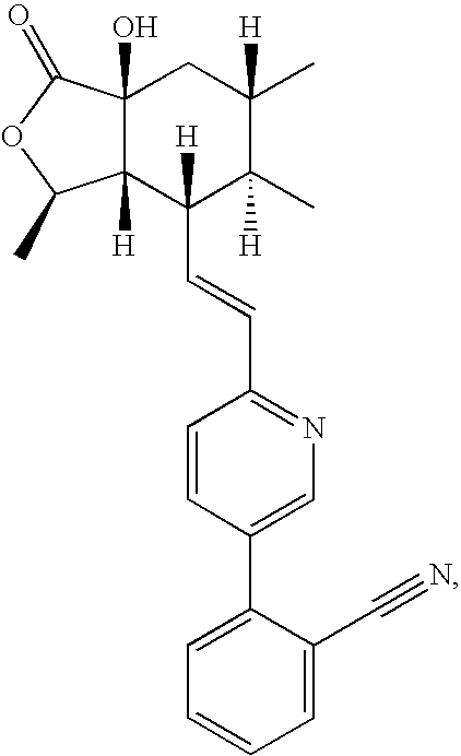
C12(O)C([H])(C(C=CC3=NC=C(C4=CC=CC=C4C#N)C=C3)([H])C(C)([H])C(C)([H])C1)C(C)OC2=O
